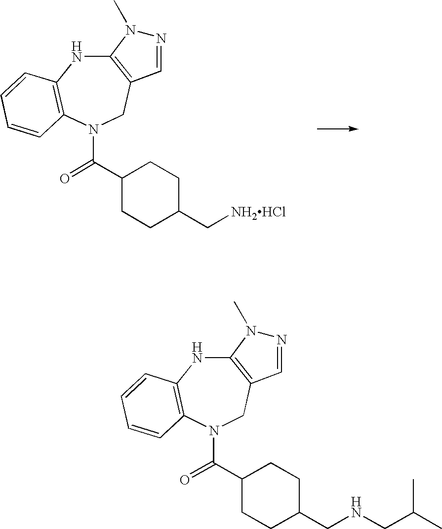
C12=C(CN(C(=O)C3CCC(C[NH2HCl])CC3)C3=C(N1)C=CC=C3)C=NN2C.C12=C(CN(C(=O)C3CCC(CNCC(C)C)CC3)C3=C(N1)C=CC=C3)C=NN2C
